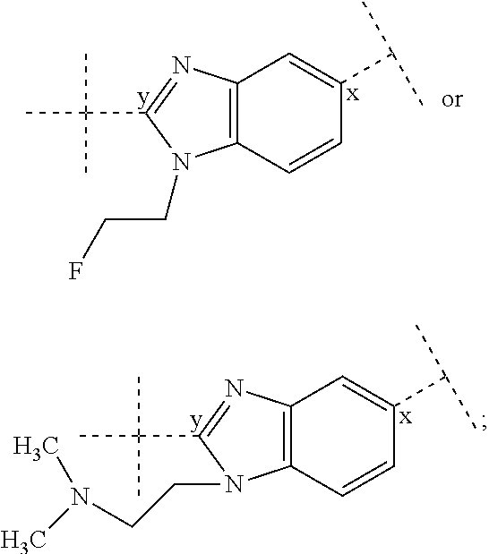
C12=C(C=CC(C(C)C)=C1)N(CCN(C)C)C(C(C)(C)C)=N2.C12=C(C=CC(C(C)C)=C1)N(CCF)C(C(C)(C)C)=N2
